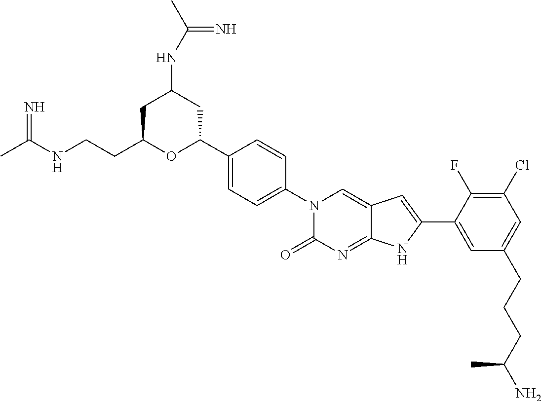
C1(C2=CC=C(N3C(=O)N=C4C(=C3)C=C(C3=CC(CCCC(N)C)=CC(Cl)=C3F)N4)C=C2)OC(CCNC(C)=N)CC(NC(=N)C)C1
